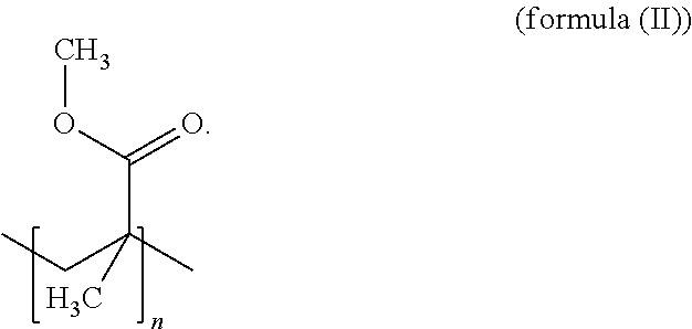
C(C(C)(CC)C)(OC)=O
